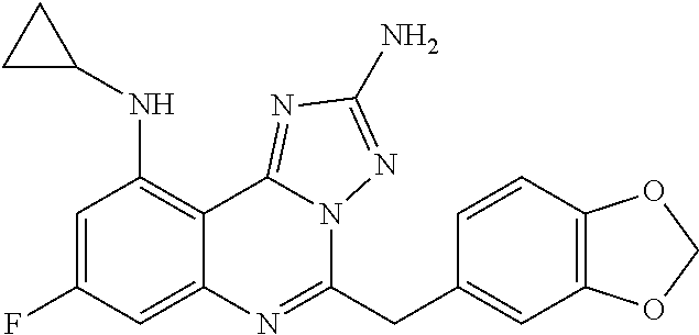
C1=C(F)C=C2C(=C1NC1CC1)C1=NC(N)=NN1C(CC1=CC3=C(C=C1)OCO3)=N2
